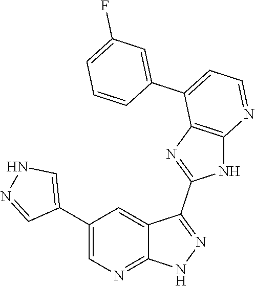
C1(C2=CNN=C2)=CN=C2C(=C1)C(C1=NC3=C(N1)N=CC=C3C1=CC(F)=CC=C1)=NN2
